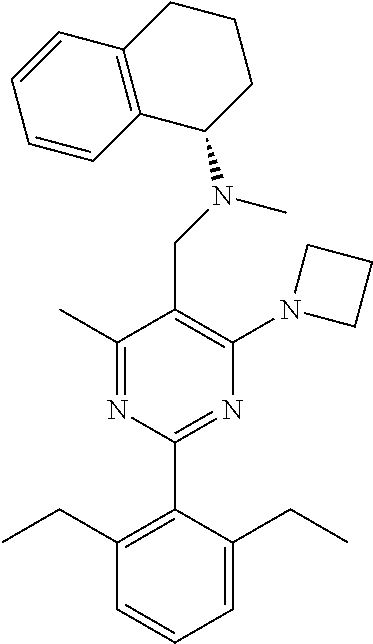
C1(C)=NC(C2=C(CC)C=CC=C2CC)=NC(N2CCC2)=C1CN(C)C1CCCC2=C1C=CC=C2
